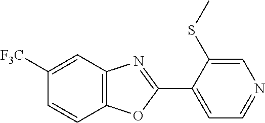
C1=C(SC)C(C2=NC3=C(O2)C=CC([F3C])=C3)=CC=N1
